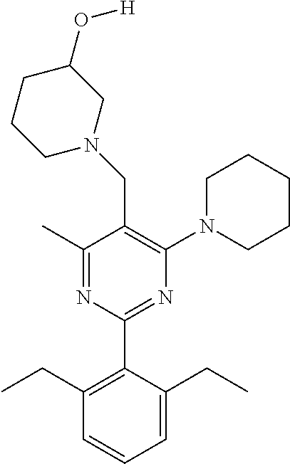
C1(C)=NC(C2=C(CC)C=CC=C2CC)=NC(N2CCCCC2)=C1CN1CC(O[H])CCC1
